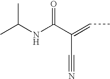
C(C(=CC)C#N)(=O)NC(C)C
